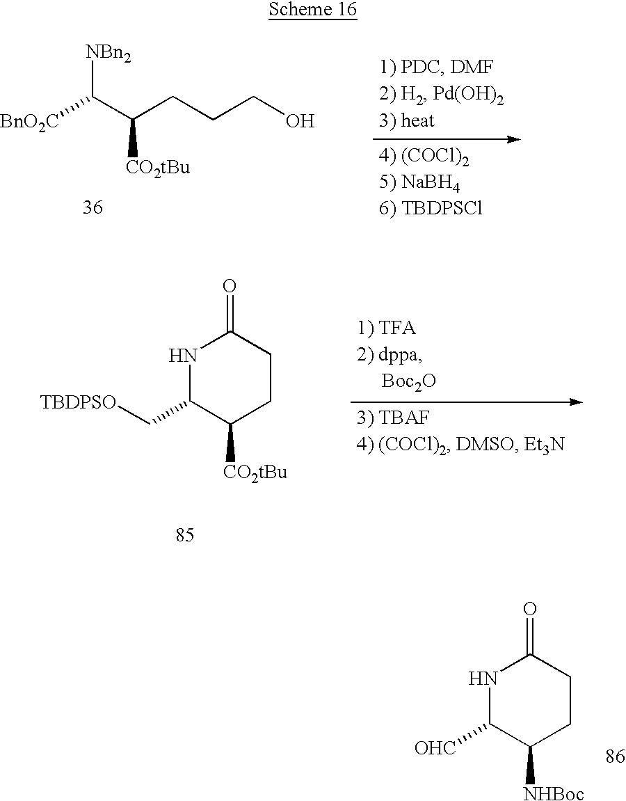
N1C(C[TBDPSO])C([CO2tBu])CCC1=O.[NBn2]C(C([CO2tBu])CCCO)[BnO2C].N1C([OHC])C([NHBoc])CCC1=O
